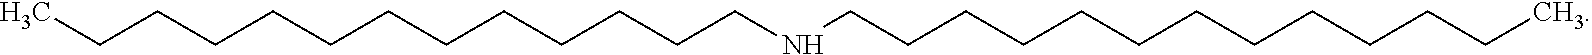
C(CCCCCCCCCCCNCCCCCCCCCCCCC)C
